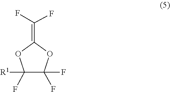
O1C(=C(F)F)OC(F)(F)C1(F)[R1]
